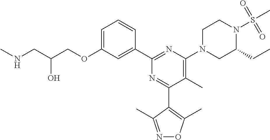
C1=C(OCC(CNC)O)C=C(C2=NC(N3CC(CC)N(S(C)(=O)=O)CC3)=C(C)C(C3=C(C)ON=C3C)=N2)C=C1
